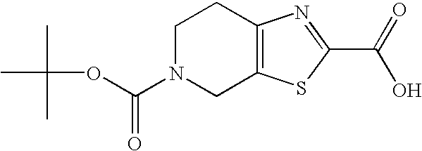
C1N(C(OC(C)(C)C)=O)CC2=C(C1)N=C(C(=O)O)S2
